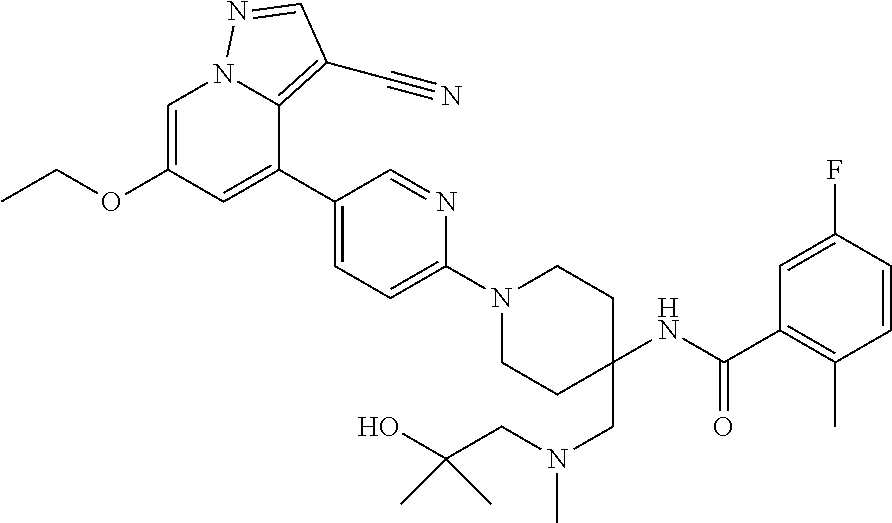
C1=C(OCC)C=C(C2=CC=C(N3CCC(CN(CC(O)(C)C)C)(NC(C4=C(C)C=CC(F)=C4)=O)CC3)N=C2)C2=C(C#N)C=NN12
